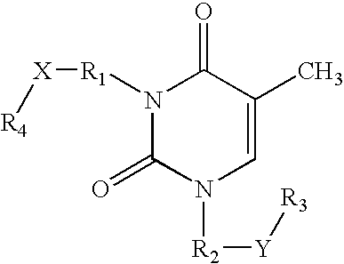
N1([R1][X][R4])C(=O)N([R2][Y][R3])C=C(C)C1=O
